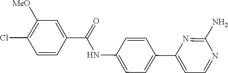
C1=CC(C2=CC=NC(N)=N2)=CC=C1NC(=O)C1=CC([MeO])=C(Cl)C=C1
